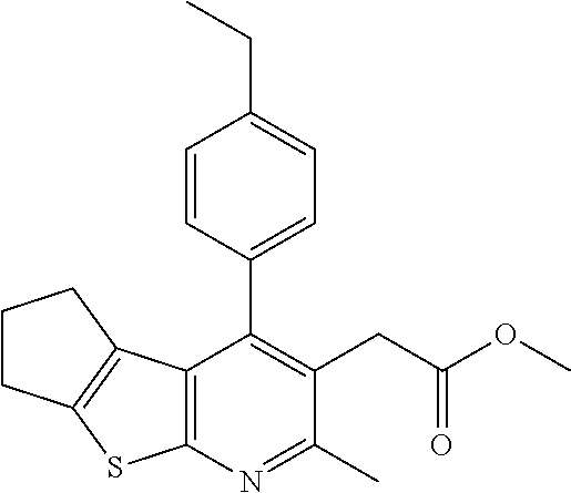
C12=C(N=C(C)C(CC(OC)=O)=C1C1=CC=C(CC)C=C1)SC1=C2CCC1
